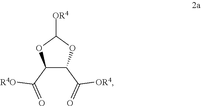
C1(C([R4O])=O)C(C([OR4])=O)OC([OR4])O1
